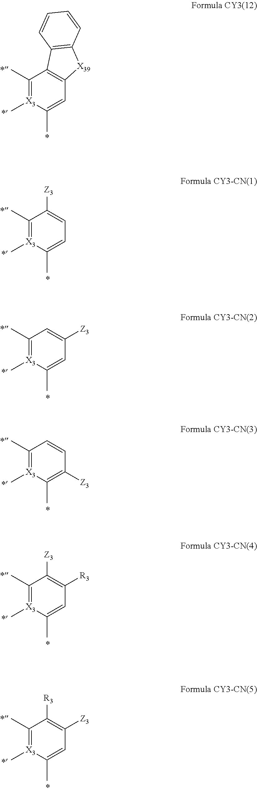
C1(C)=[X3](C)C(C)=CC2=C1C1=C([X39]2)C=CC=C1.C1(C)=[X3](C)C(C)=CC=C1[Z3].C1(C)=[X3](C)C(C)=CC([Z3])=C1.C1(C)=[X3](C)C(C)=C([Z3])C=C1.C1(C)=[X3](C)C(C)=CC([R3])=C1[Z3].C1(C)=[X3](C)C(C)=CC([Z3])=C1[R3]
